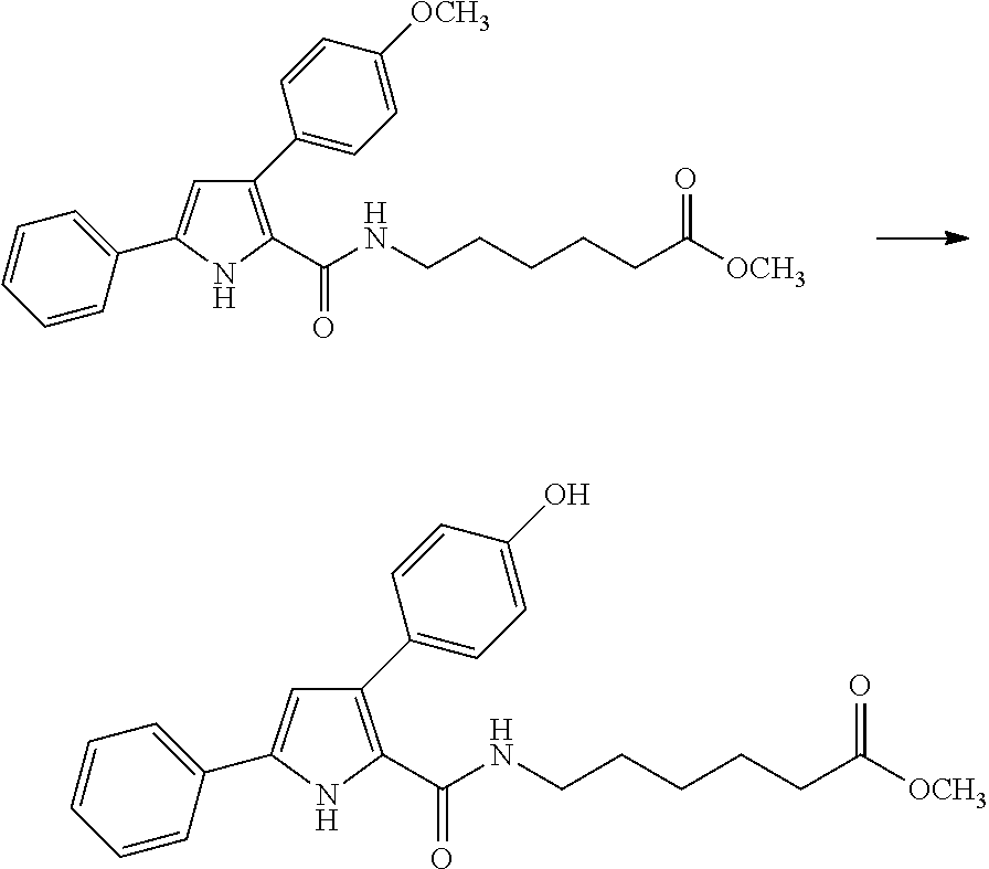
C1(C2=CC=C([OCH3])C=C2)=C(C(NCCCCCC([OCH3])=O)=O)NC(C2=CC=CC=C2)=C1.C1(C2=CC=C(O)C=C2)=C(C(NCCCCCC([OCH3])=O)=O)NC(C2=CC=CC=C2)=C1
